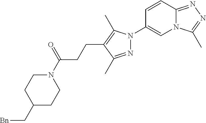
N12C(=NN=C1C)C=CC(N1N=C(C)C(CCC(N3CCC(C[Bn])CC3)=O)=C1C)=C2
